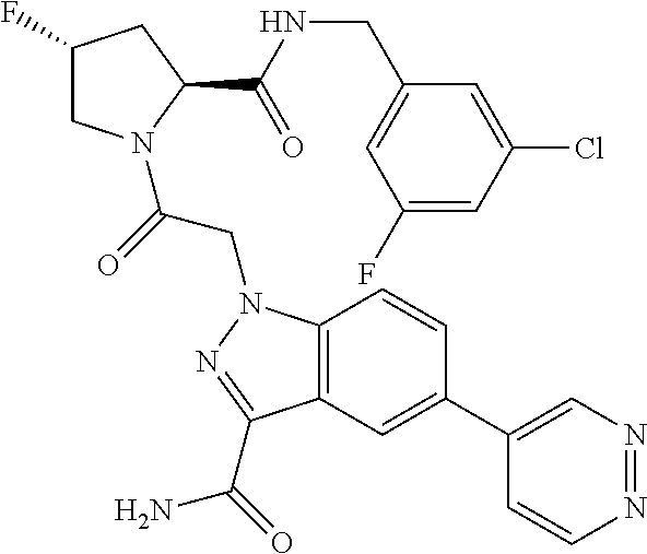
C12=C(C=C(C3=CN=NC=C3)C=C1)C(C(=O)N)=NN2CC(=O)N1CC(F)CC1C(NCC1=CC(F)=CC(Cl)=C1)=O
